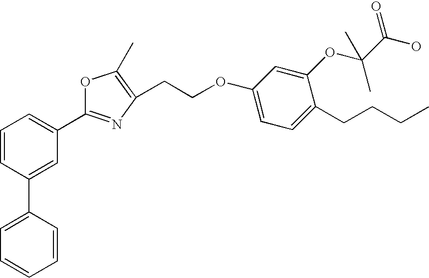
C1=CC=C(C2=NC(CCOC3=CC=C(CCCC)C(OC(C(O)=O)(C)C)=C3)=C(C)O2)C=C1C1=CC=CC=C1
